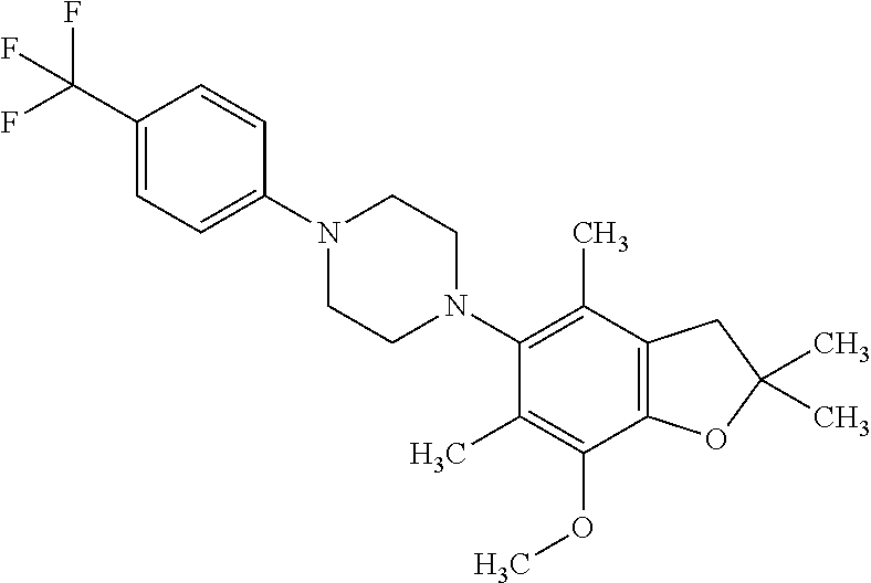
C1(N2CCN(C3=C(C)C4=C(C(OC)=C3C)OC(C)(C)C4)CC2)=CC=C(C(F)(F)F)C=C1
